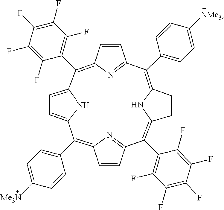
C12=C(C3=CC=C([Me3N])C=C3)C3=CC=C(C(C4=C(F)C(F)=C(F)C(F)=C4F)=C4C=CC(=N4)C(C4=CC=C([NMe3])C=C4)=C4C=CC(=C(C5=C(F)C(F)=C(F)C(F)=C5F)C(=N1)C=C2)N4)N3
